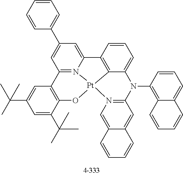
C1=CC=CC(C2=CC3=N4C(=C2)C2=C5C(=CC=C2)N(C2=C6C(=CC=C2)C=CC=C6)C2=N(C=C6C(=C2)C=CC=C6)[Pt]45OC2=C3C=C(C(C)(C)C)C=C2C(C)(C)C)=C1
